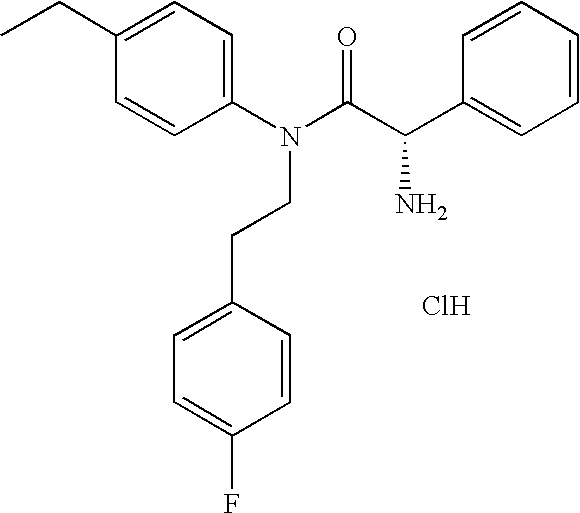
C1(CC)=CC=C(N(C(C(C2=CC=CC=C2)N)=O)CCC2=CC=C(F)C=C2)C=C1.Cl
